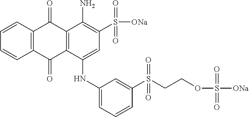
C1=CC2=C(C=C1)C(=O)C1=C(C2=O)C(N)=C(S([ONa])(=O)=O)C=C1NC1=CC=CC(S(CCOS([ONa])(=O)=O)(=O)=O)=C1
